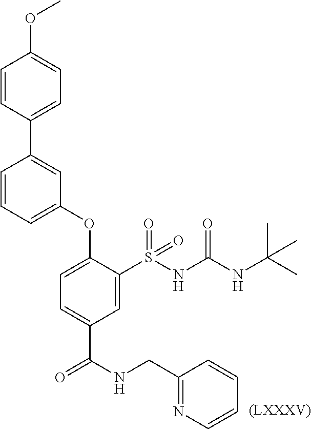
C1(OC)=CC=C(C2=CC(OC3=CC=C(C(=O)NCC4=NC=CC=C4)C=C3S(NC(NC(C)(C)C)=O)(=O)=O)=CC=C2)C=C1.[(LXXXV)]
